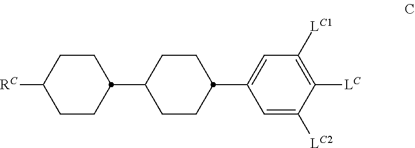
C1CC([RC])CCC1C1CCC(C2=CC([LC1])=C([LC])C([LC2])=C2)CC1
